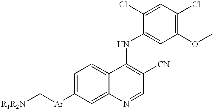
[R1R2N]C[Ar]C1=CC=C2C(=C1)N=CC([CN])=C2NC1=CC(OC)=C(Cl)C=C1Cl
